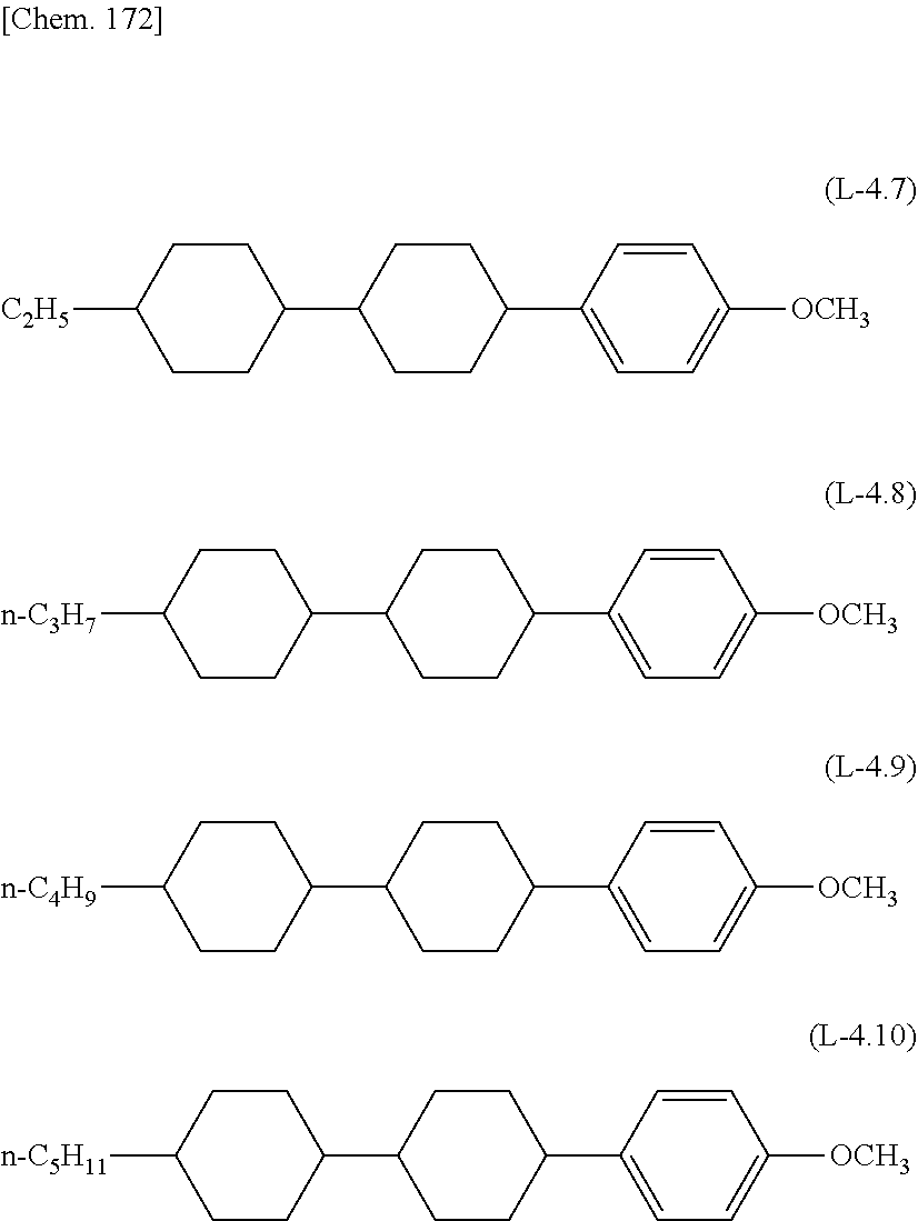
[C2H5]C1CCC(C2CCC(C3=CC=C([OCH3])C=C3)CC2)CC1.[n-C3H7]C1CCC(C2CCC(C3=CC=C([OCH3])C=C3)CC2)CC1.[n-C4H9]C1CCC(C2CCC(C3=CC=C([OCH3])C=C3)CC2)CC1.[n-C5H11]C1CCC(C2CCC(C3=CC=C([OCH3])C=C3)CC2)CC1
